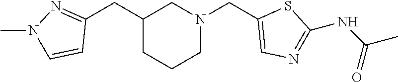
C1(CC2CCCN(CC3=CN=C(NC(C)=O)S3)C2)=NN(C)C=C1
